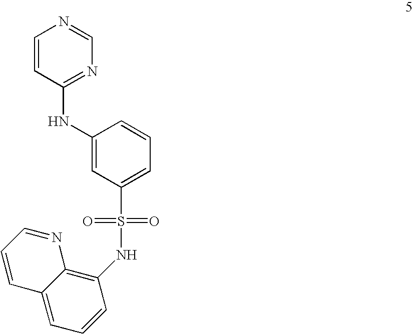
C1=CN=CN=C1NC1=CC(S(=O)(=O)NC2=C3C(=CC=C2)C=CC=N3)=CC=C1
